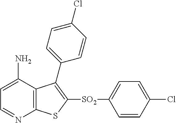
C1=C(N)C2=C(N=C1)SC([SO2]C1=CC=C(Cl)C=C1)=C2C1=CC=C(Cl)C=C1
